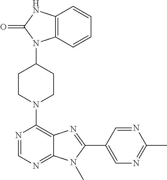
C1CN(C2=C3C(=NC=N2)N(C)C(C2=CN=C(C)N=C2)=N3)CCC1N1C2=C(C=CC=C2)NC1=O
